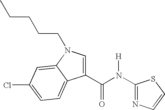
N1=C(N(C(C2=CN(CCCCC)C3=CC(Cl)=CC=C23)=O)[H])SC=C1
